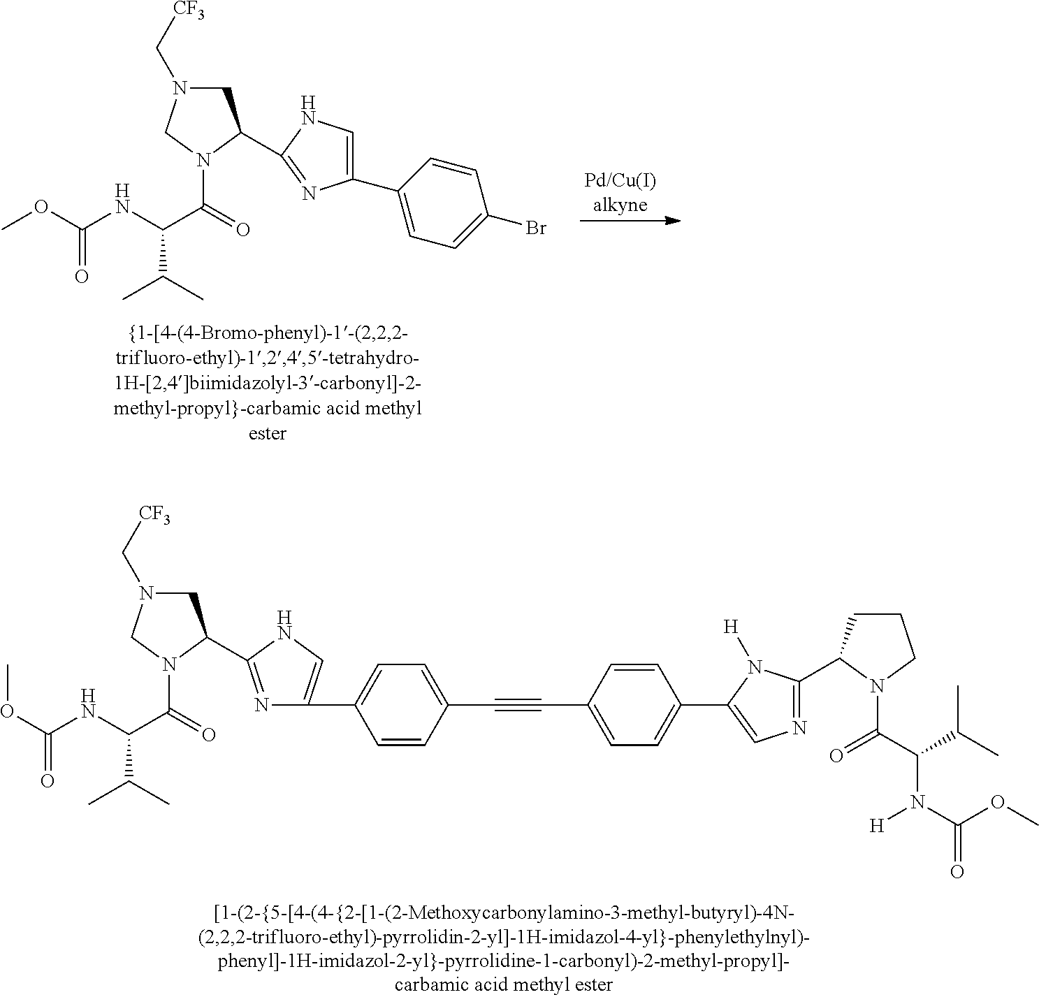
C1N(C[CF3])CN(C(=O)C(C(C)C)NC(OC)=O)C1C1=NC(C2=CC=C(C#CC3=CC=C(C4=CN=C(C5CCCN5C(C(C(C)C)N(C(OC)=O)[H])=O)N4[H])C=C3)C=C2)=CN1.C1N(C[CF3])CN(C(=O)C(C(C)C)NC(OC)=O)C1C1=NC(C2=CC=C(Br)C=C2)=CN1
